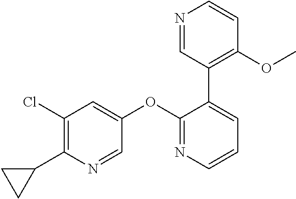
C1(Cl)=C(C2CC2)N=CC(OC2=NC=CC=C2C2=C(OC)C=CN=C2)=C1
